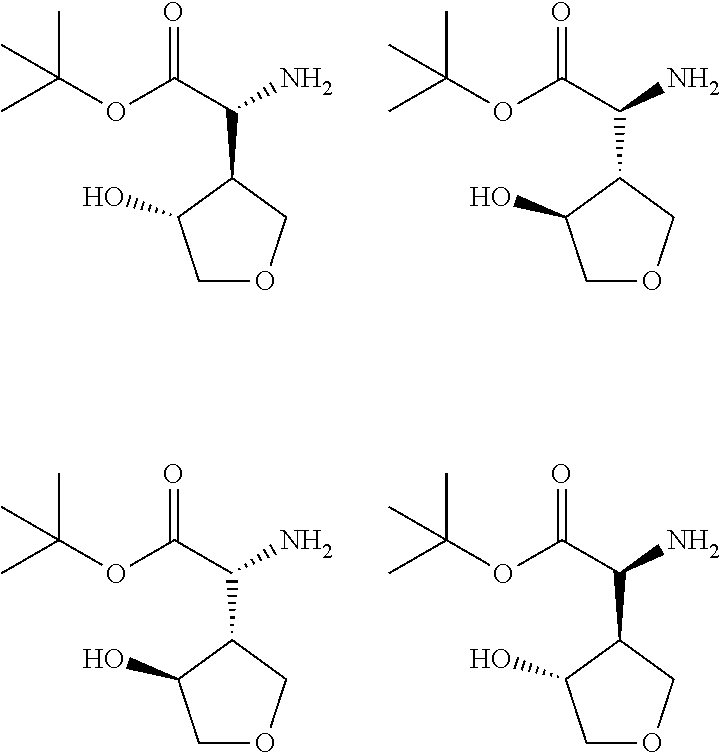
CC(C)(C)OC(C(C1C(O)COC1)N)=O.O=C(OC(C)(C)C)C(N)C1C(O)COC1.CC(C)(C)OC(C(N)C1C(O)COC1)=O.CC(C)(C)OC(C(C1C(O)COC1)N)=O
